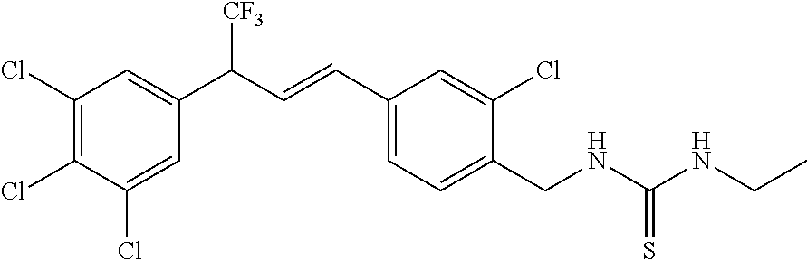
C1(Cl)=CC(C(C=CC2=CC=C(CNC(NCC)=S)C(Cl)=C2)[CF3])=CC(Cl)=C1Cl
